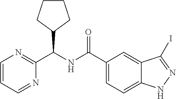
C(NC(C1=CC=C2C(=C1)C(I)=NN2)=O)(C1=NC=CC=N1)C1CCCC1
